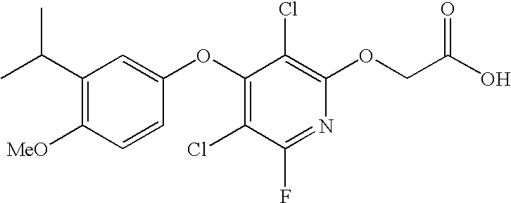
C(C1=C([MeO])C=CC(OC2=C(Cl)C(F)=NC(OCC(O)=O)=C2Cl)=C1)(C)C
